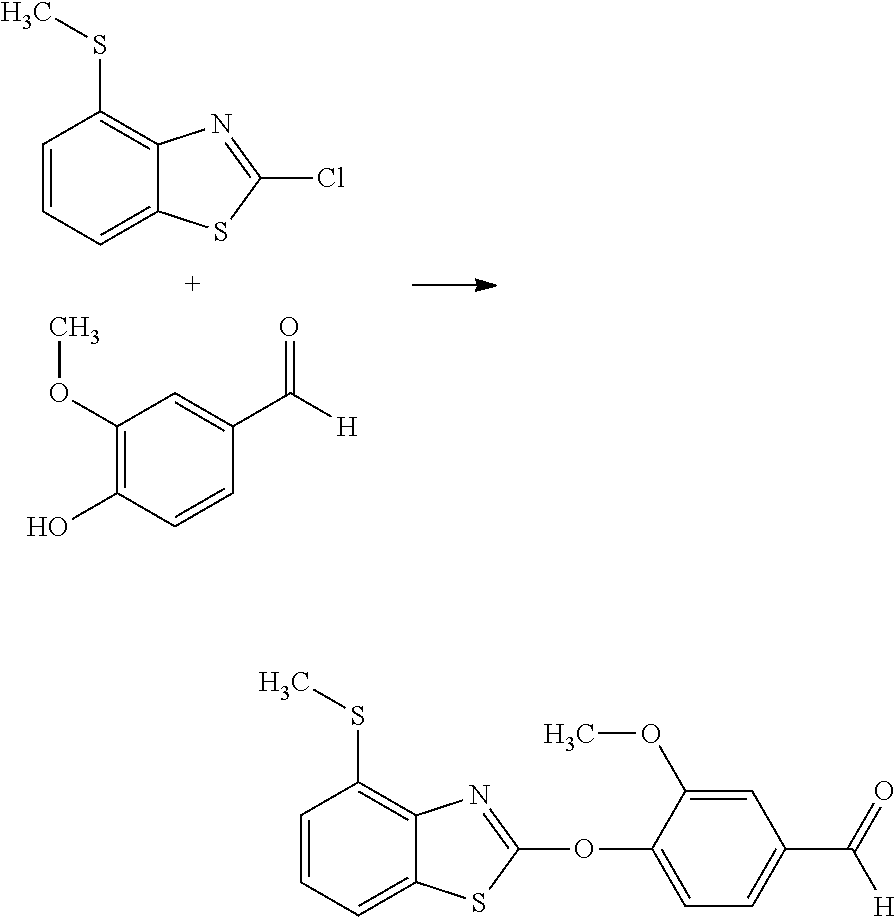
C1=CC=C2C(=C1SC)N=C(OC1=CC=C(C([H])=O)C=C1OC)S2.C1=CC=C2C(=C1SC)N=C(Cl)S2.C1(OC)=C(O)C=CC(C([H])=O)=C1
